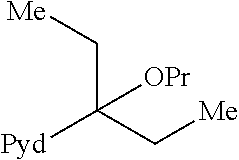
C(C(C[Me])([Pyd])[OPr])[Me]
